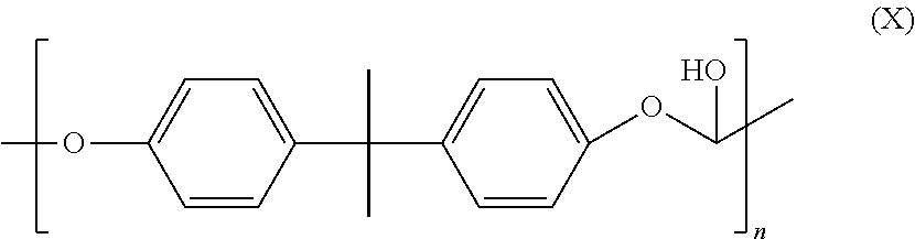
COC1=CC=C(C(C2=CC=C(OC(O)C)C=C2)(C)C)C=C1
